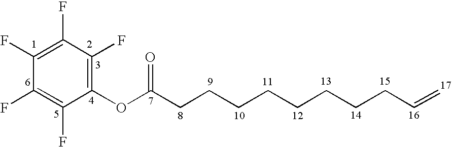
C1(F)=C(OC(CCCCCCCCC=C)=O)C(F)=C(F)C(F)=C1F
